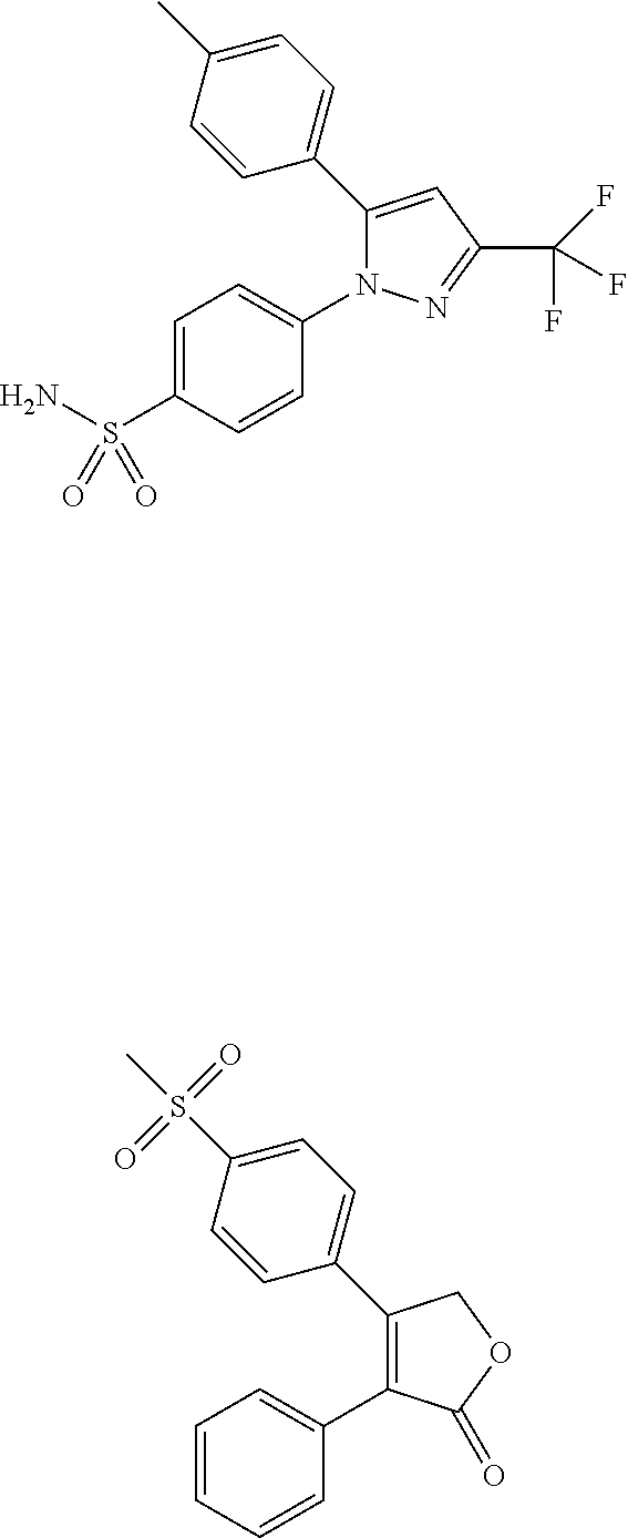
C1(C2=CC=C(C)C=C2)=CC(C(F)(F)F)=NN1C1=CC=C(S(N)(=O)=O)C=C1.C1(C2=CC=C(S(=O)(C)=O)C=C2)=C(C2=CC=CC=C2)C(=O)OC1
